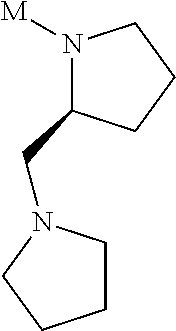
N1([M])C(CN2CCCC2)CCC1
